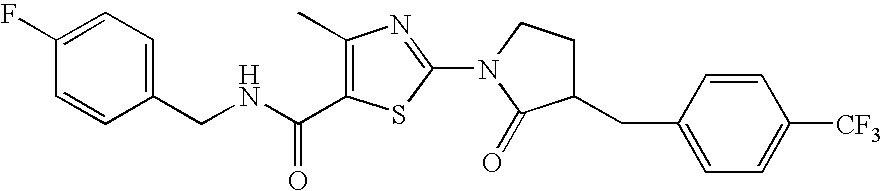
C1(F)=CC=C(CNC(=O)C2=C(C)N=C(N3C(=O)C(CC4=CC=C([CF3])C=C4)CC3)S2)C=C1
